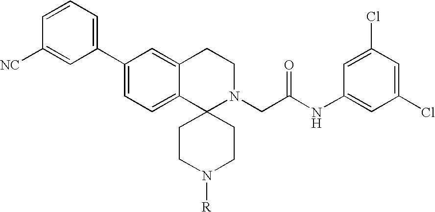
C1(C2=CC=C3C(=C2)CCN(CC(NC2=CC(Cl)=CC(Cl)=C2)=O)C32CCN([R])CC2)=CC=CC([NC])=C1
